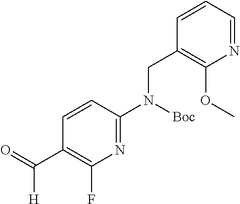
C1=CC(N([Boc])CC2=C(OC)N=CC=C2)=NC(F)=C1C(=O)[H]
